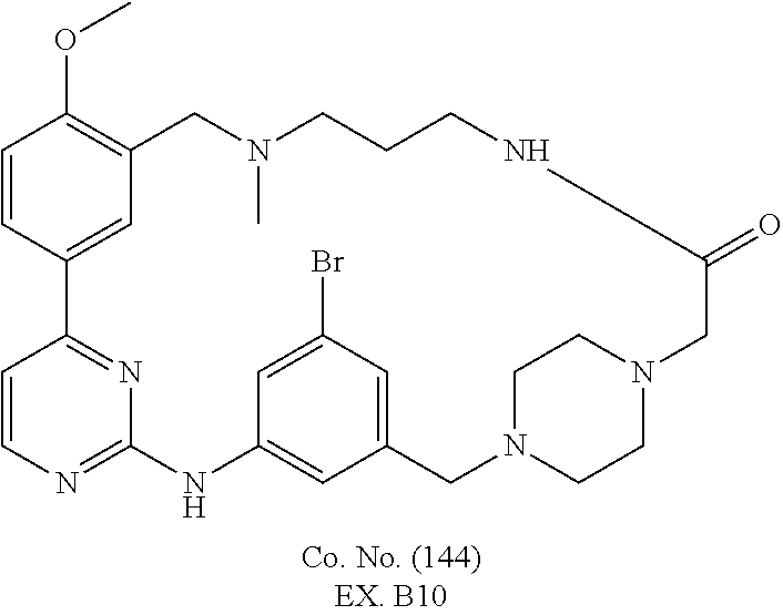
C1=CC2=NC(=N1)NC1=CC(=CC(Br)=C1)CN1CCN(CC1)CC(=O)NCCCN(C)CC1=C(OC)C=CC2=C1
